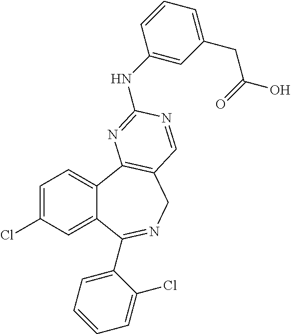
C1=C(Cl)C=C2C(=C1)C1=C(CN=C2C2=CC=CC=C2Cl)C=NC(NC2=CC(CC(O)=O)=CC=C2)=N1
